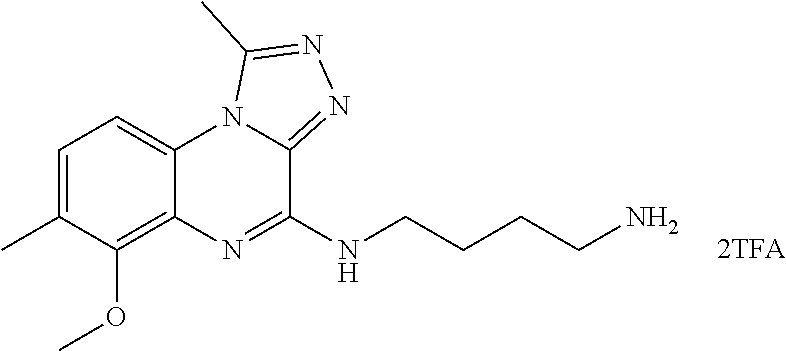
C1=C(C)C(OC)=C2C(=C1)N1C(=NN=C1C)C(NCCCCN)=N2
